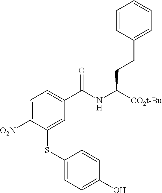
C1=C([O2N])C(SC2=CC=C(O)C=C2)=CC(C(NC([CO2t-Bu])CCC2=CC=CC=C2)=O)=C1
